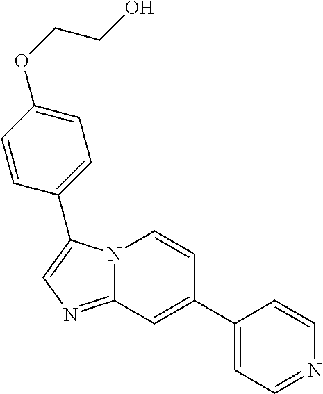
C1(C2=CC=NC=C2)=CC2=NC=C(C3=CC=C(OCCO)C=C3)N2C=C1
